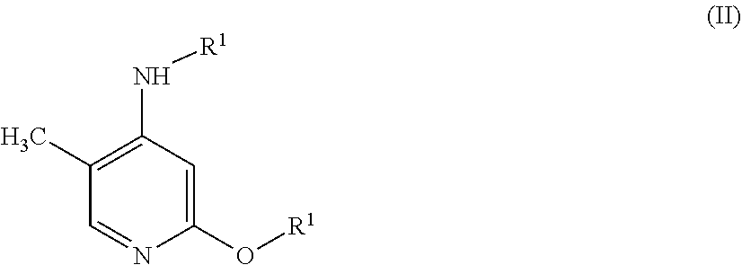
C1(O[R1])=CC(N[R1])=C(C)C=N1
